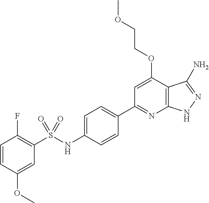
C1=CC(OC)=CC(S(NC2=CC=C(C3=NC4=C(C(OCCOC)=C3)C(N)=NN4)C=C2)(=O)=O)=C1F
